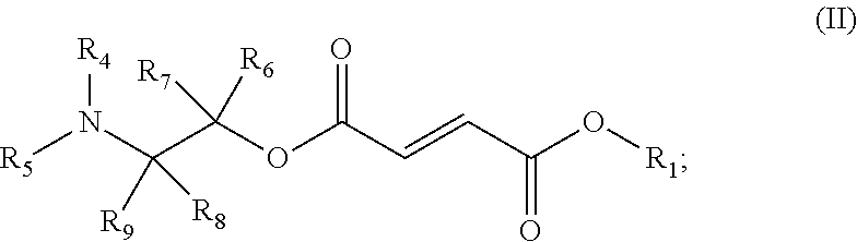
C(C(OC(C=CC(O[R1])=O)=O)([R6])[R7])(N([R5])[R4])([R9])[R8]
